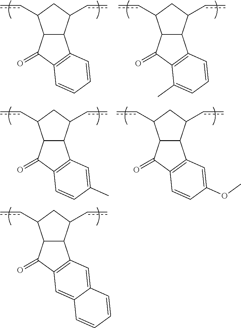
C12C(C(cc)CC1cc)C1=C(C2=O)C=CC=C1.C12C(C(cc)CC1cc)C1=C(C2=O)C(C)=CC=C1.C12C(C(cc)CC1cc)C1=C(C2=O)C=CC(C)=C1.C12C(C(cc)CC1cc)C1=C(C2=O)C=CC(OC)=C1.C12C(C(cc)CC1cc)C1=C(C2=O)C=C2C(=C1)C=CC=C2
